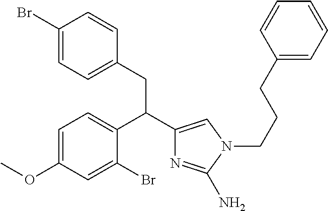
C1=C(OC)C=C(Br)C(C(C2=CN(CCCC3=CC=CC=C3)C(N)=N2)CC2=CC=C(Br)C=C2)=C1
